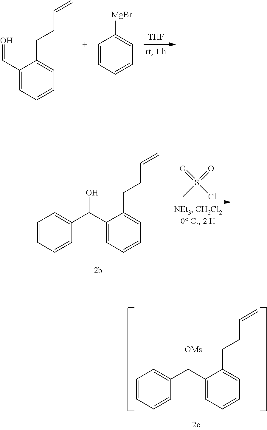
C1(C=O)=CC=CC=C1CCC=C.C1=CC=CC=C1[MgBr].[THF].C1(C(C2=CC=CC=C2CCC=C)[OMs])=CC=CC=C1.CS(=O)(=O)Cl.C1(C(C2=CC=CC=C2CCC=C)O)=CC=CC=C1
